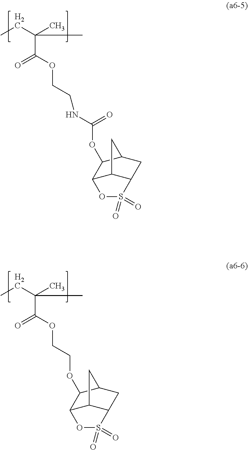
CCC(C)(C)C(OCCOC1C2C3C(CC1C3)S(=O)(=O)O2)=O.CCC(C)(C)C(OCCNC(OC1C2C3C(CC1C3)S(=O)(=O)O2)=O)=O
